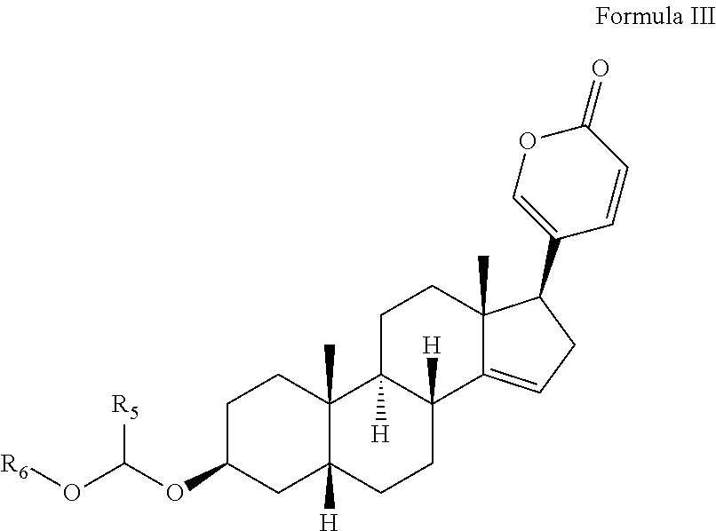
C1C(OC(O[R6])[R5])CC2([H])C(C)(C1)C1([H])C([H])(CC2)C2=CCC(C3=COC(=O)C=C3)C2(C)CC1
